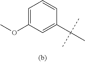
C1=C(OC)C=C(C(C)(C)C)C=C1
